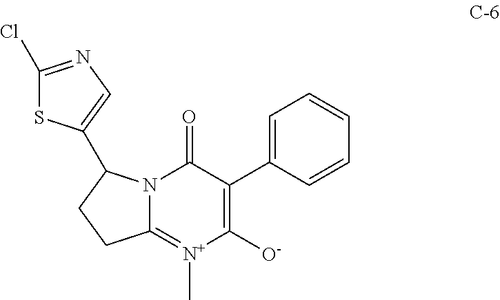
C1([O-])=C(C2=CC=CC=C2)C(=O)N2C(=[N+]1C)CCC2C1=CN=C(Cl)S1
